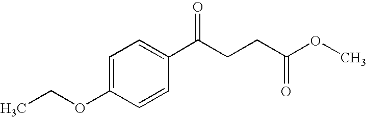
C(CCC(OC)=O)(C1=CC=C(OCC)C=C1)=O
